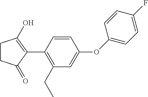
C1CC(O)=C(C2=C(CC)C=C(OC3=CC=C(F)C=C3)C=C2)C1=O
